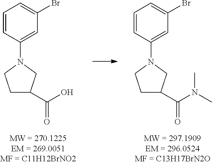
C1=CC(N2CC(C(O)=O)CC2)=CC(Br)=C1.C1=CC(N2CC(C(N(C)C)=O)CC2)=CC(Br)=C1
